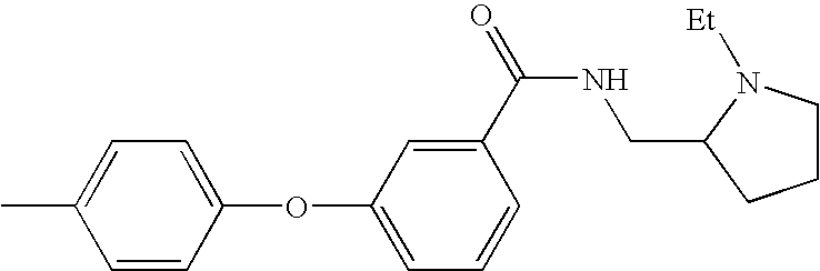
C1=CC(OC2=CC=CC(C(=O)NCC3CCCN3[Et])=C2)=CC=C1C
